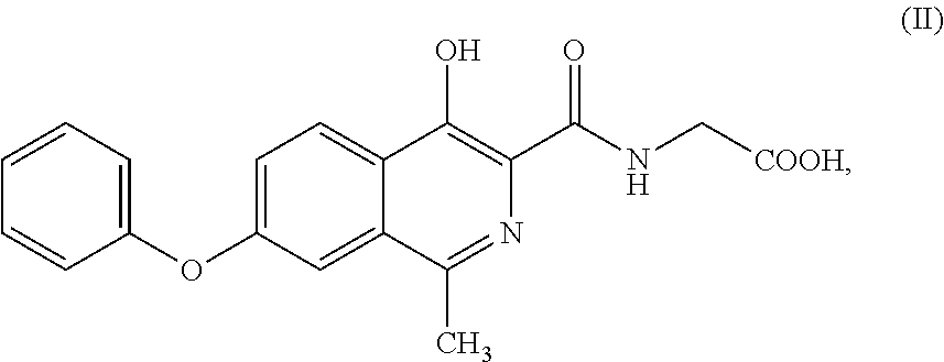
C1=CC=C(OC2=CC=C3C(=C2)C(C)=NC(C(NC[COOH])=O)=C3O)C=C1
